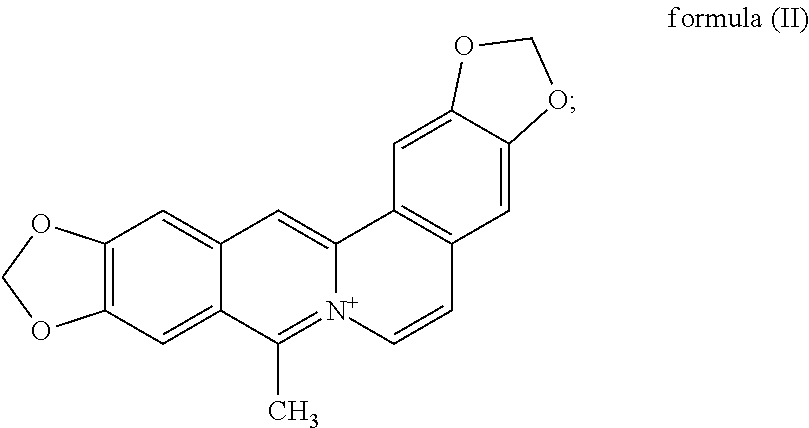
C12=C(C=C3C(=C1)C=C1[N+](=C3C)C=CC3=C1C=C1C(=C3)OCO1)OCO2
